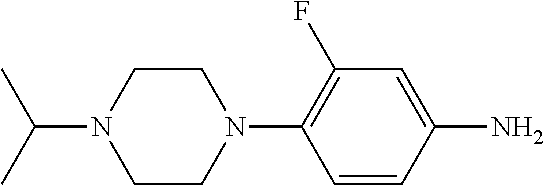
C1CN(C2=C(F)C=C(N)C=C2)CCN1C(C)C
